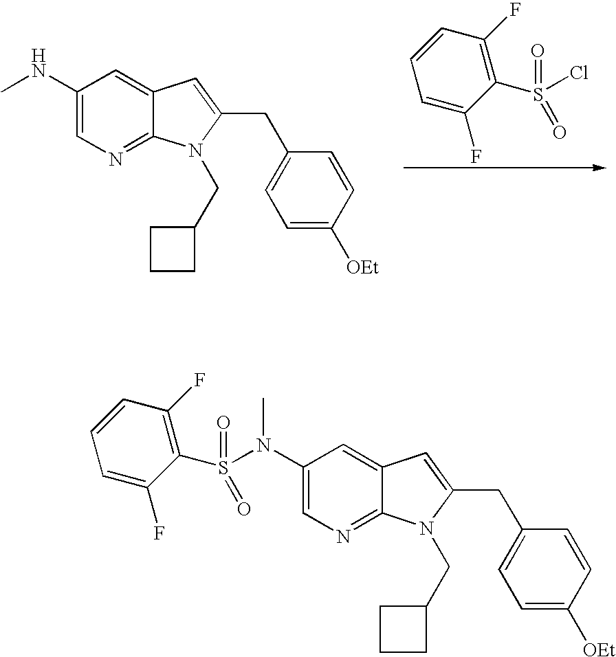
C1=CC(F)=C(S(=O)(Cl)=O)C(F)=C1.C1(NC)=CN=C2C(=C1)C=C(CC1=CC=C([OEt])C=C1)N2CC1CCC1.C1(N(S(C2=C(F)C=CC=C2F)(=O)=O)C)=CN=C2C(=C1)C=C(CC1=CC=C([OEt])C=C1)N2CC1CCC1
